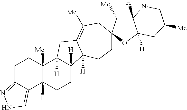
C12=NNC=C1C1([H])C([Me])(CC2)C2([H])C([H])(CC1)C1([H])C(=C([Me])CC3(CC1)C([Me])C1([H])C([H])(O3)CC([Me])CN1)C2
